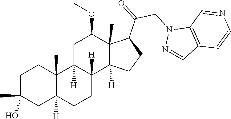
C1C(C)(O)CC2([H])C(C)(C1)C1([H])C([H])(CC2)C2([H])C(C)(C(OC)C1)C(C(CN1N=CC3=C1C=NC=C3)=O)CC2
